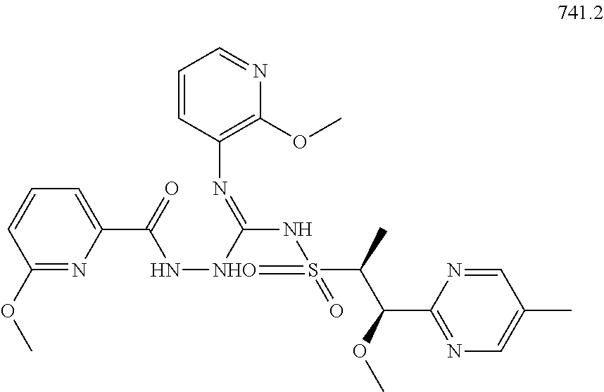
C1(N=C2[NHO](NC(C3=CC=CC(OC)=N3)=O)=S(=O)(C(C)C(C3=NC=C(C)C=N3)OC)N2)=C(OC)N=CC=C1
